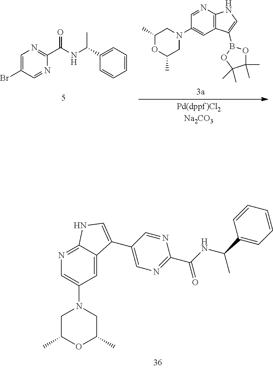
C1(C)OC(C)CN(C2=CC3=C(N=C2)NC=C3B2OC(C)(C)C(C)(C)O2)C1.C1(C(C)NC(=O)C2=NC=C(Br)C=N2)=CC=CC=C1.C1C(C)OC(C)CN1C1=CN=C2C(=C1)C(C1=CN=C(C(=O)NC(C)C3=CC=CC=C3)N=C1)=CN2
